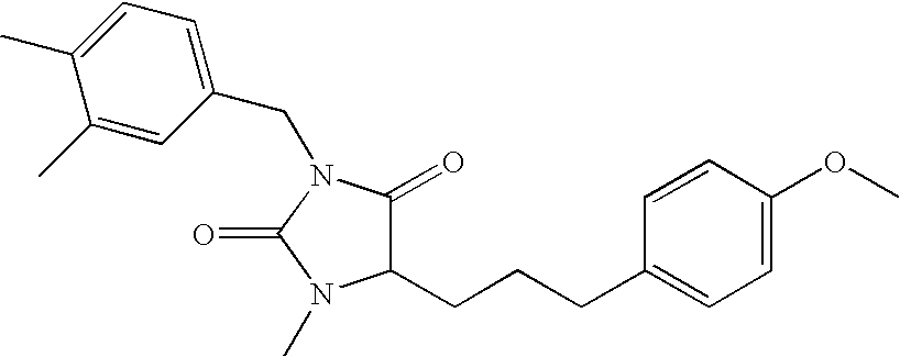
C1(=O)C(CCCC2=CC=C(OC)C=C2)N(C)C(=O)N1CC1=CC=C(C)C(C)=C1
